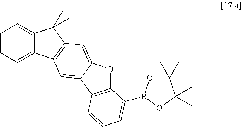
C12=C(C3=CC4=C(C=C3O1)C(C)(C)C1=CC=CC=C41)C=CC=C2B1OC(C)(C)C(C)(C)O1
